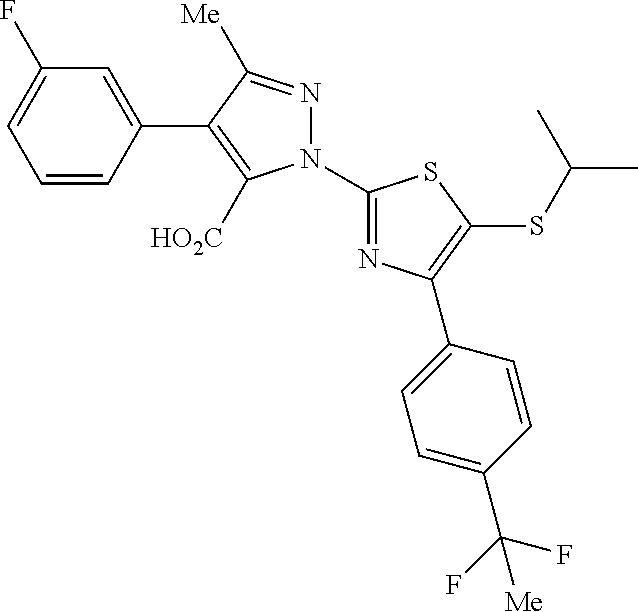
C1=CC(C2=C([HO2C])N(C3=NC(C4=CC=C(C(F)([Me])F)C=C4)=C(SC(C)C)S3)N=C2[Me])=CC(F)=C1
